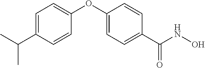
C1=C(C(C)C)C=CC(OC2=CC=C(C(NO)=O)C=C2)=C1
